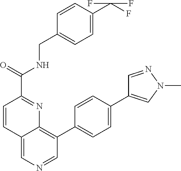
C1=CC(C(=O)NCC2=CC=C(C(F)(F)F)C=C2)=NC2=C(C3=CC=C(C4=CN(C)N=C4)C=C3)C=NC=C12
